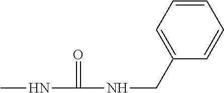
CNC(NCC1=CC=CC=C1)=O
